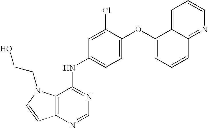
C12=C(N=CN=C1NC1=CC=C(OC3=CC=CC4=NC=CC=C34)C(Cl)=C1)C=CN2CCO
